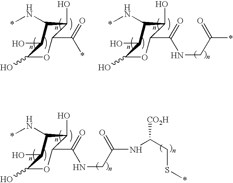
C1(O)C(N*)C(O)C(O)OC1C(=O)*.C1(O)C(N*)C(O)C(O)OC1C(=O)NCC(*)=O.C1(O)C(N*)C(O)C(O)OC1C(=O)NCC(NC(CS*)[CO2H])=O
